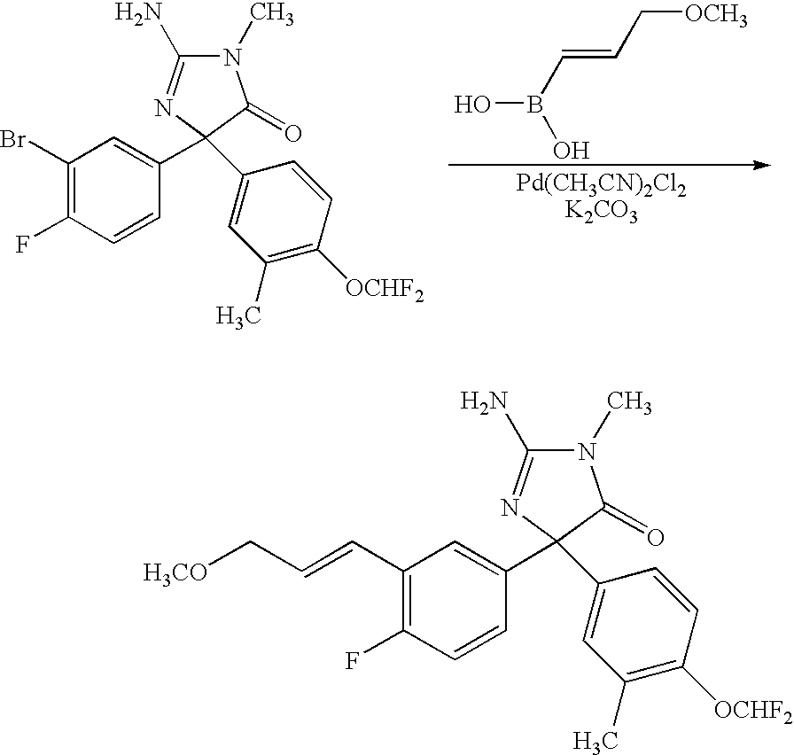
C1(Br)=C(F)C=CC(C2(C3=CC(C)=C([OCHF2])C=C3)N=C(N)N(C)C2=O)=C1.[OCH3]CC=CB(O)O.[Pd(CH3CN)2Cl2K2CO3].C1(C=CC[H3CO])=C(F)C=CC(C2(C3=CC(C)=C([OCHF2])C=C3)N=C(N)N(C)C2=O)=C1
